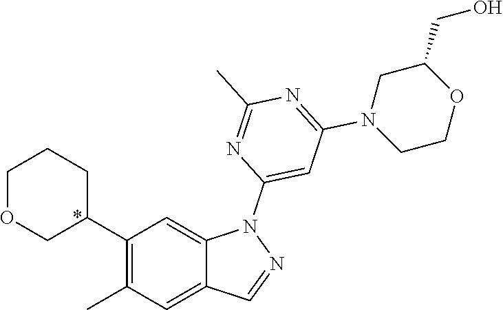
C1(C2CCCOC2)=C(C)C=C2C(=C1)N(C1=CC(N3CCOC(CO)C3)=NC(C)=N1)N=C2
